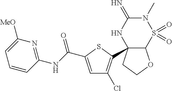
C12C(C3=C(Cl)C=C(C(NC4=NC([MeO])=CC=C4)=O)S3)(CCO1)NC(=N)N(C)S2(=O)=O
